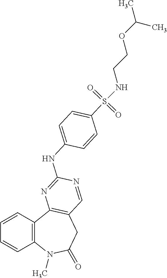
C1=CC2=C(C=C1)N(C)C(=O)CC1=C2N=C(NC2=CC=C(S(=O)(=O)NCCOC(C)C)C=C2)N=C1
